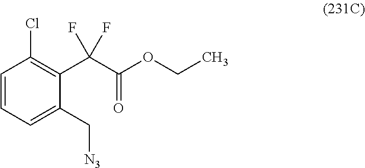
C1=CC=C(C[N3])C(C(C(OCC)=O)(F)F)=C1Cl
